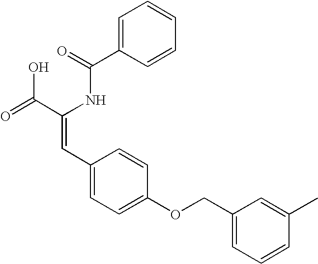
C1=C(C(=O)NC(C(=O)O)=CC2=CC=C(OCC3=CC=CC(C)=C3)C=C2)C=CC=C1
